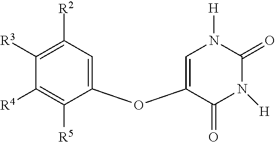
C1([R3])=C([R2])C=C(OC2=CN([H])C(=O)N([H])C2=O)C([R5])=C1[R4]
